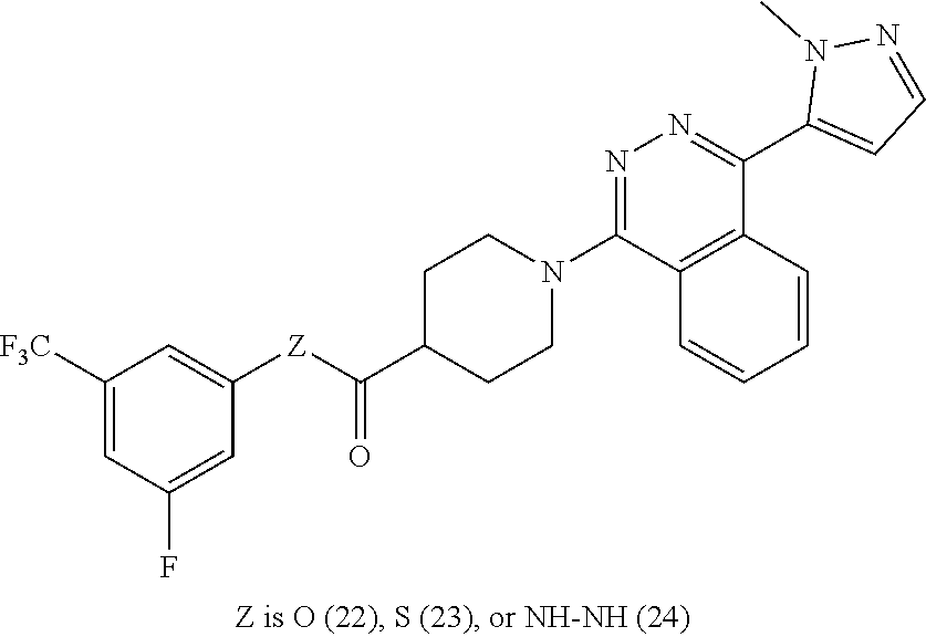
C1([F3C])=CC(F)=CC([Z]C(C2CCN(C3=NN=C(C4=CC=NN4C)C4=C3C=CC=C4)CC2)=O)=C1
